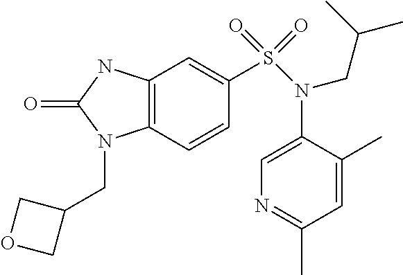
C1=CC2=C(C=C1S(=O)(=O)N(C1=CN=C(C)C=C1C)CC(C)C)NC(=O)N2CC1COC1
